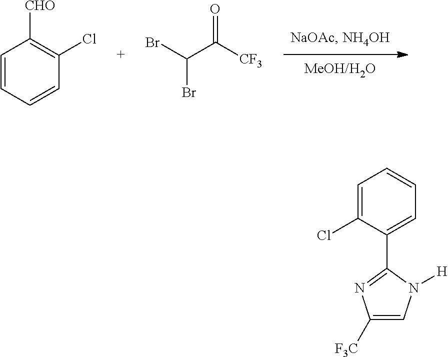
C1=CC=CC(Cl)=C1[CHO].BrC(Br)C([CF3])=O.C1=C(Cl)C(C2=NC([F3C])=CN2[H])=CC=C1
